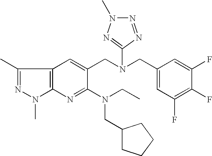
C1(C)=NN(C)C2=C1C=C(CN(CC1=CC(F)=C(F)C(F)=C1)C1=NN(C)N=N1)C(N(CC)CC1CCCC1)=N2
